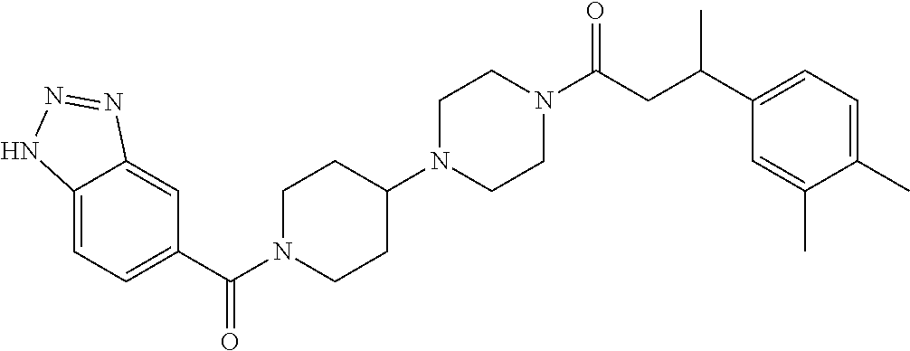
C12=CC=C(C(N3CCC(N4CCN(C(CC(C5=CC=C(C)C(C)=C5)C)=O)CC4)CC3)=O)C=C1N=NN2
